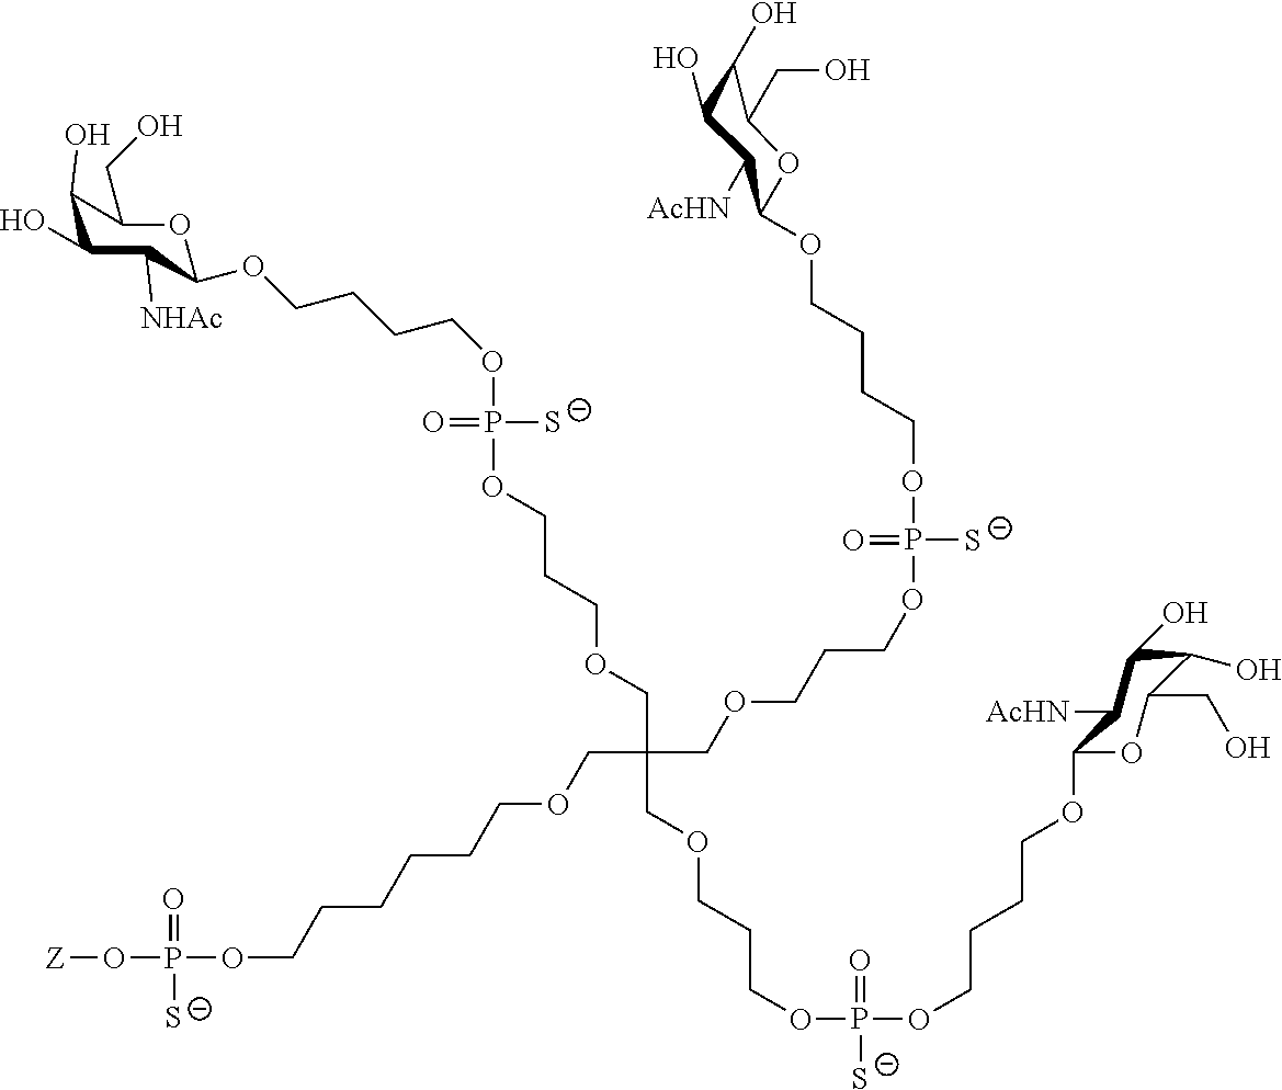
C(C(COCCCOP(=O)(OCCCCOC1OC(CO)C(O)C(O)C1[AcHN])[S-])(COCCCOP(OCCCCOC1OC(CO)C(O)C(O)C1[AcHN])([S-])=O)COCCCCCCOP(O[Z])(=O)[S-])OCCCOP(OCCCCOC1OC(CO)C(O)C(O)C1[NHAc])([S-])=O
